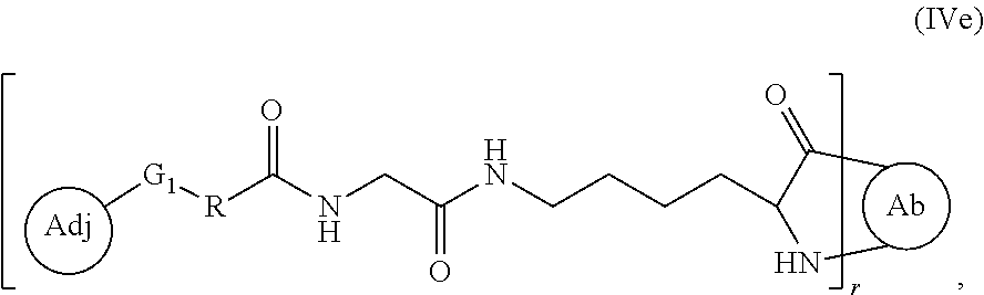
[Ab].[Adj].C[G1][R]C(NCC(NCCCCC(C(=O)C)NC)=O)=O
